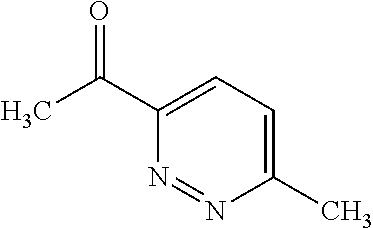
C1(C)=CC=C(C(C)=O)N=N1
